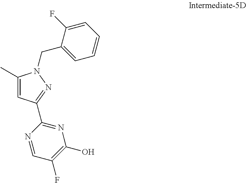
CC1=CC(C2=NC(O)=C(F)C=N2)=NN1CC1=CC=CC=C1F
